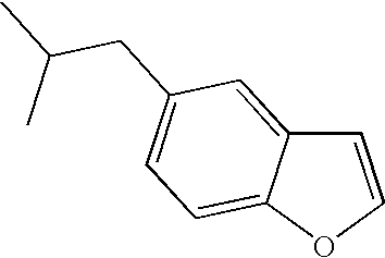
C1=COC2=CC=C(CC(C)C)C=C12
